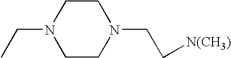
C1CN(CC[N(CH3)])CCN1CC
